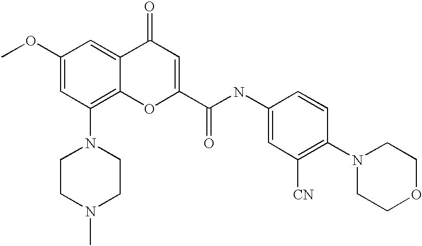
C1(OC)=CC(N2CCN(C)CC2)=C2C(=C1)C(=O)C=C(C(NC1=CC([CN])=C(N3CCOCC3)C=C1)=O)O2
